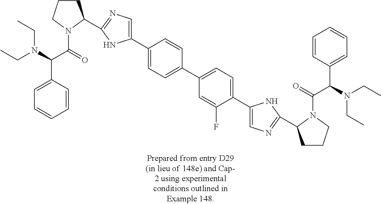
C1CCN(C(=O)C(N(CC)CC)C2=CC=CC=C2)C1C1=NC=C(C2=CC=C(C3=CC=C(C4=CN=C(C5CCCN5C(=O)C(N(CC)CC)C5=CC=CC=C5)N4)C(F)=C3)C=C2)N1
